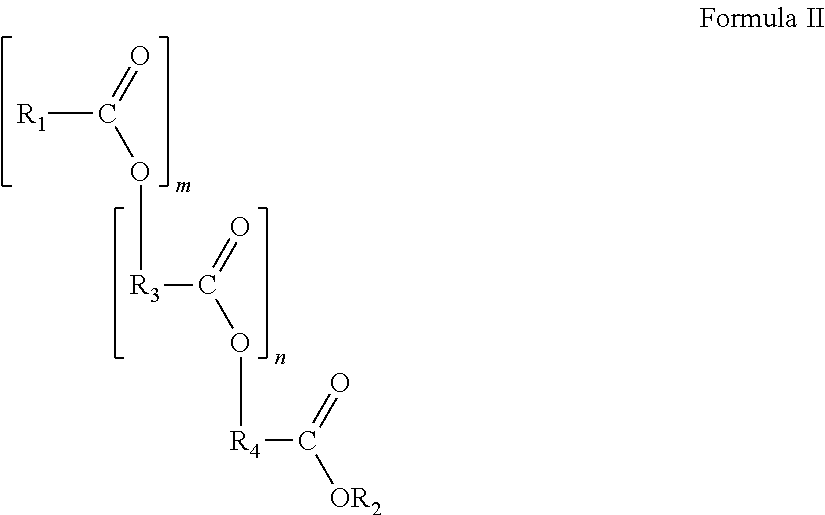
[R1]C(=O)O[R3]C(=O)O[R4]C([OR2])=O
